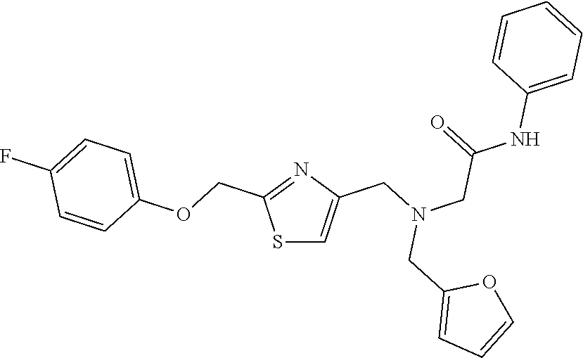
S1C=C(CN(CC(NC2=CC=CC=C2)=O)CC2=CC=CO2)N=C1COC1=CC=C(F)C=C1
